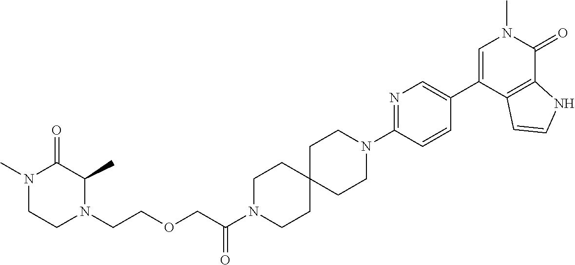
C1(C2=CN=C(N3CCC4(CC3)CCN(C(COCCN3C(C)C(=O)N(C)CC3)=O)CC4)C=C2)=CN(C)C(=O)C2=C1C=CN2
